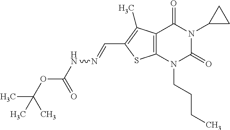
C12=C(N(CCCC)C(=O)N(C3CC3)C1=O)SC(C=NNC(OC(C)(C)C)=O)=C2C
